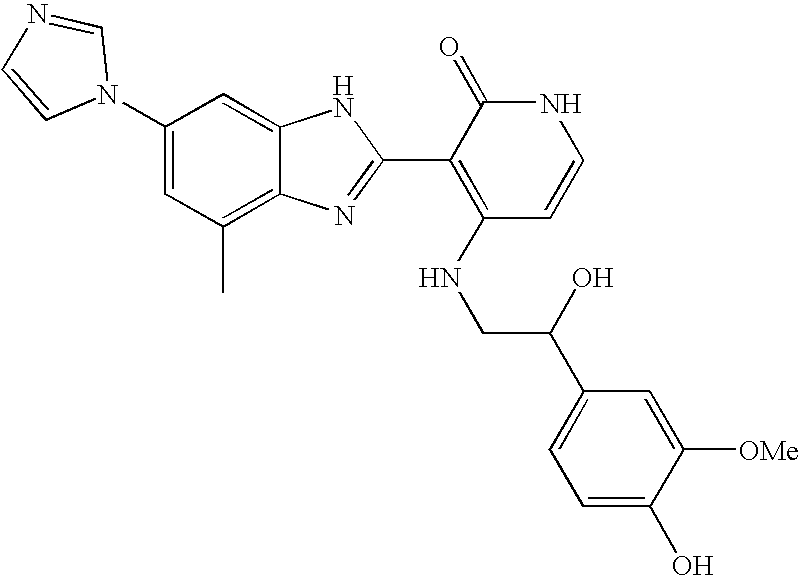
C1(C)=C2C(=CC(N3C=NC=C3)=C1)NC(C1=C(NCC(C3=CC=C(O)C([OMe])=C3)O)C=CNC1=O)=N2
